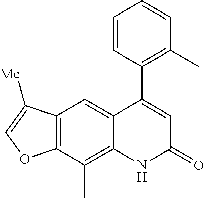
C12=C(C(C)=C3C(=C1)C(C1=C(C)C=CC=C1)=CC(=O)N3)OC=C2[Me]
